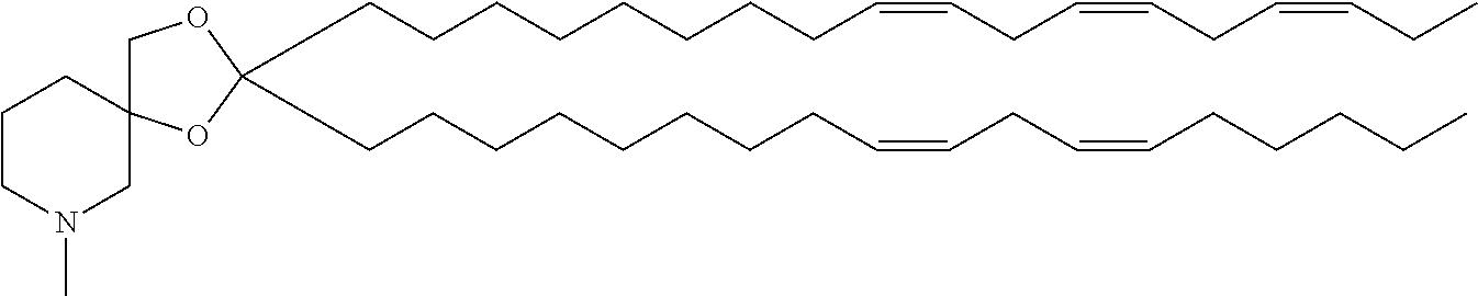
C(CCCCCCCC=CCC=CCCCCC)C1(CCCCCCCCC=CCC=CCC=CCC)OCC2(O1)CCCN(C)C2
